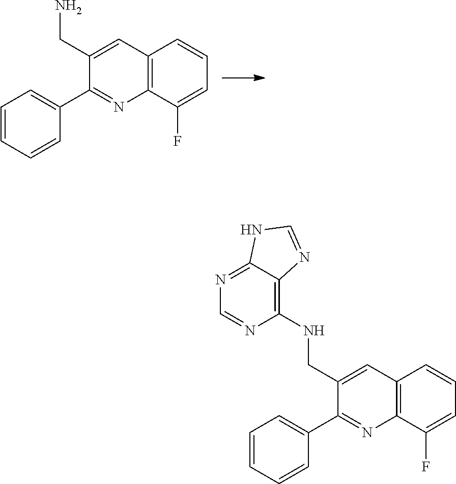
C1(C2=NC3=C(C=C2CNC2=C4C(=NC=N2)NC=N4)C=CC=C3F)=CC=CC=C1.C1(C2=NC3=C(C=C2CN)C=CC=C3F)=CC=CC=C1
